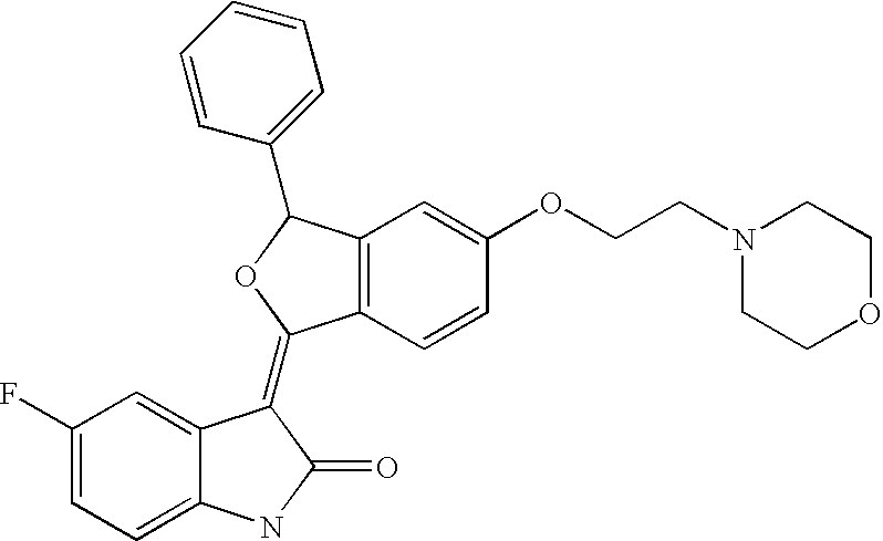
C12=C(C=CC(OCCN3CCOCC3)=C1)C(=C1C3=CC(F)=CC=C3NC1=O)OC2C1=CC=CC=C1
